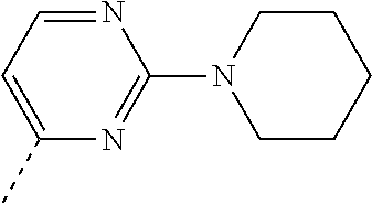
N1=CC=C(C)N=C1N1CCCCC1
